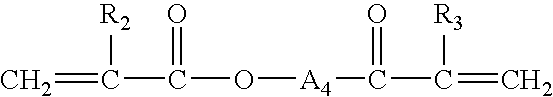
C=C([R2])C(=O)O[A4]C(=O)C([R3])=C
